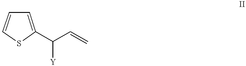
S1C(C(C=C)[Y])=CC=C1
